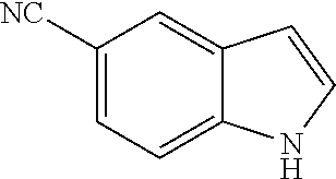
C1([NC])=CC=C2C(=C1)C=CN2
